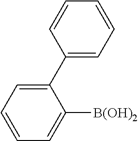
C1(C2=CC=CC=C2)=CC=CC=C1[B(OH)2]
